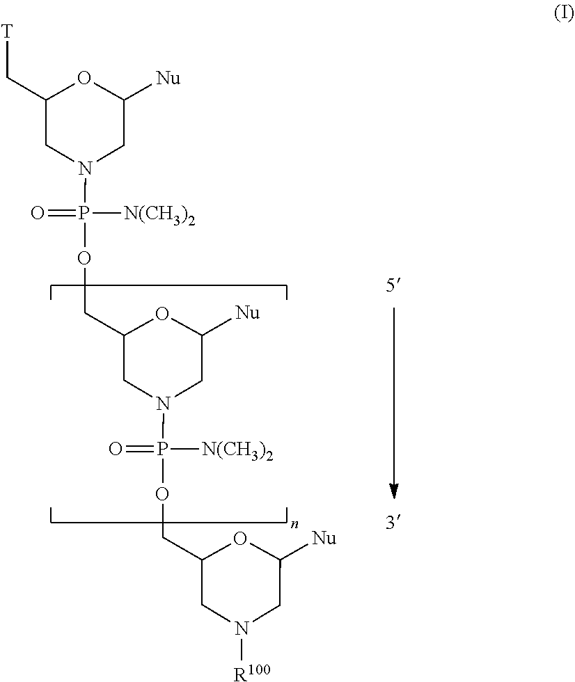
N1([R100])CC(COP(N2CC(COP(=O)(N3CC(C[T])OC([Nu])C3)[N(CH3)2])OC([Nu])C2)(=O)[N(CH3)2])OC([Nu])C1
